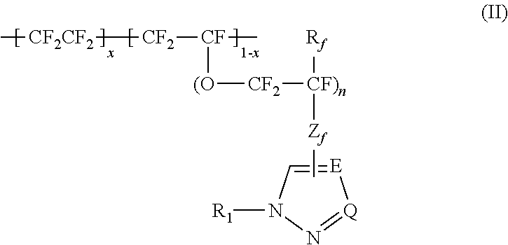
[E]1=CN([R1])N=[Q]1.C[CF2CF2][CF2][CF]([(O][CF2][CF)n]([Rf])[Zf]C)C
